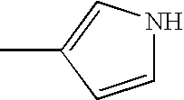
N1C=CC(C)=C1
